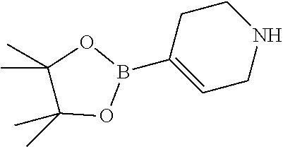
C1C(B2OC(C)(C)C(C)(C)O2)=CCNC1
